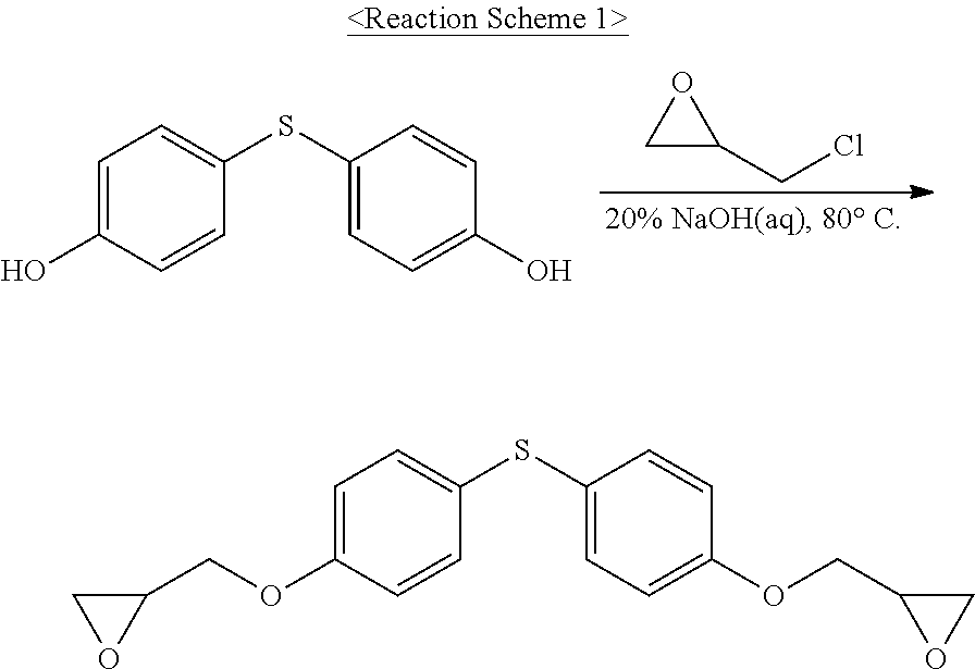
C1=C(O)C=CC(SC2=CC=C(O)C=C2)=C1.C1C(CCl)O1.C1=C(OCC2CO2)C=CC(SC2=CC=C(OCC3CO3)C=C2)=C1
